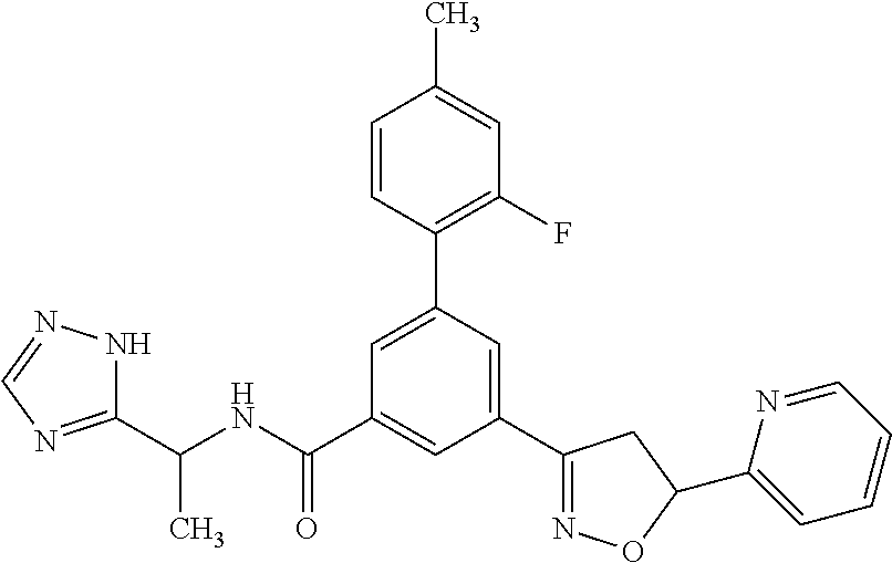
C1(C(NC(C2=CC(C3=NOC(C4=CC=CC=N4)C3)=CC(C3=C(F)C=C(C)C=C3)=C2)=O)C)=NC=NN1
